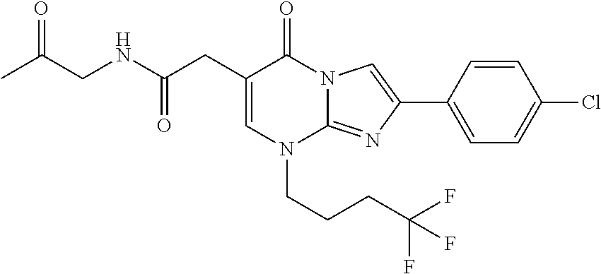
C1=C(CC(NCC(C)=O)=O)C(=O)N2C(=NC(C3=CC=C(Cl)C=C3)=C2)N1CCCC(F)(F)F
